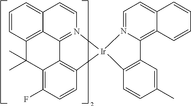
C1=CC2=C3C(=C1)C=CN1=C3C3=C(C=CC(F)=C3C2(C)C)[Ir]12C1=C(C=C(C)C=C1)C1=C3C(=CC=N21)C=CC=C3
